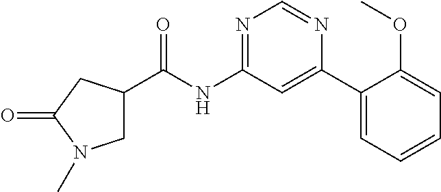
C1C(C(NC2=NC=NC(C3=CC=CC=C3OC)=C2)=O)CC(=O)N1C
